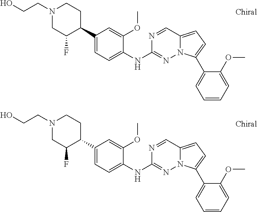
N1(CCO)CC(F)C(C2=CC=C(NC3=NN4C(=CC=C4C4=CC=CC=C4OC)C=N3)C(OC)=C2)CC1.N1(CCO)CC(F)C(C2=CC=C(NC3=NN4C(=CC=C4C4=CC=CC=C4OC)C=N3)C(OC)=C2)CC1
